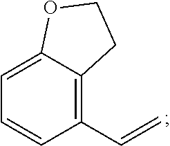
C12=C(C=C)C=CC=C1OCC2
